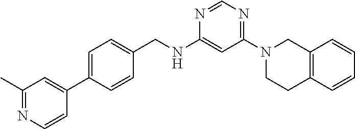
N1=CN=C(N2CCC3=C(C2)C=CC=C3)C=C1NCC1=CC=C(C2=CC(C)=NC=C2)C=C1
